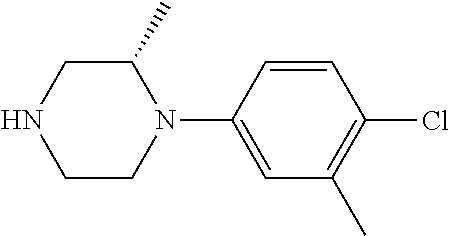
C1C(C)N(C2=CC(C)=C(Cl)C=C2)CCN1
